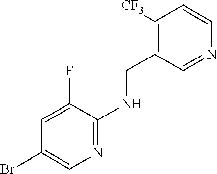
C1([CF3])=C(CNC2=NC=C(Br)C=C2F)C=NC=C1
